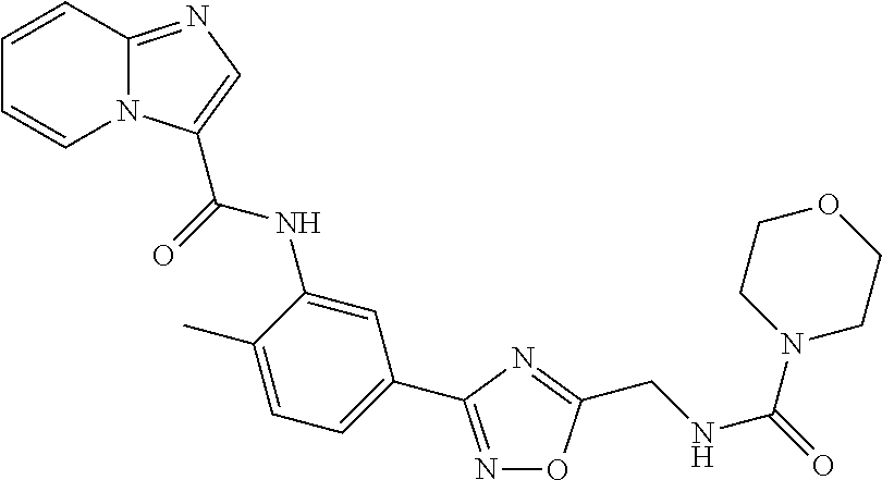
C1=CC2=NC=C(C(=O)NC3=CC(C4=NOC(CNC(=O)N5CCOCC5)=N4)=CC=C3C)N2C=C1
